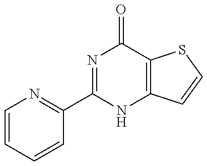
C1=CC=CC(C2=NC(=O)C3=C(N2)C=CS3)=N1
